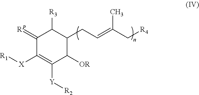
C1(=[RP])C([X][R1])=C([Y][R2])C([OR])C(CC=C(C[R4])C)C1[R3]
